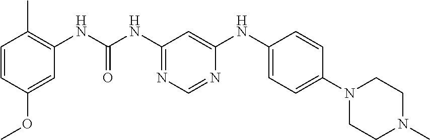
C1=CC(OC)=CC(NC(NC2=NC=NC(NC3=CC=C(N4CCN(C)CC4)C=C3)=C2)=O)=C1C
